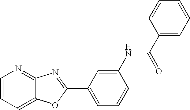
C1=CC=C2C(=N1)N=C(C1=CC=CC(NC(C3=CC=CC=C3)=O)=C1)O2
